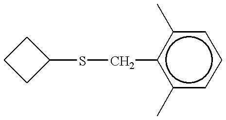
C1(SCc2c(C)cccc2C)CCC1
